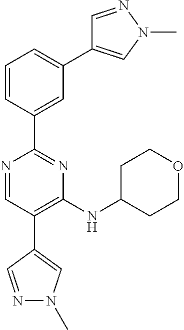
N1=CC(C2=CN(C)N=C2)=C(NC2CCOCC2)N=C1C1=CC(C2=CN(C)N=C2)=CC=C1
